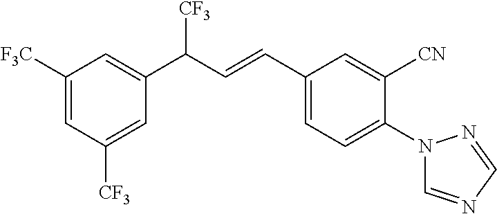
C1([CF3])=CC([CF3])=CC(C(C=CC2=CC=C(N3C=NC=N3)C([CN])=C2)[CF3])=C1
